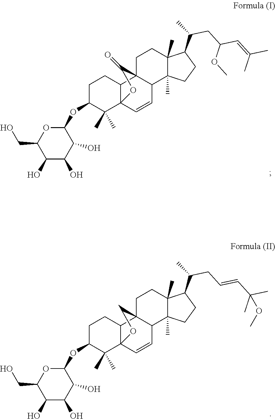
C123C=CC4C5(C)C(C)(CCC4(C1CCC(OC1OC(CO)C(O)C(O)C1O)C2(C)C)C(=O)O3)C(C(CC(C=C(C)C)OC)C)CC5.C123C=CC4C5(C)C(C)(CCC4(C1CCC(OC1OC(CO)C(O)C(O)C1O)C2(C)C)CO3)C(C(CC=CC(C)(C)OC)C)CC5
